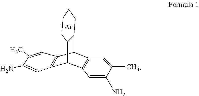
C12CCCCC1C1C3=C(C2C2=C1C=C(N)C(C)=C2)C=C(C)C(N)=C3.[Ar]
